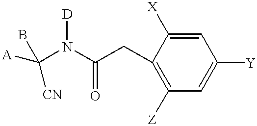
C1([Z])=C(CC(N(C([CN])([A])B)[D])=O)C([X])=CC([Y])=C1
